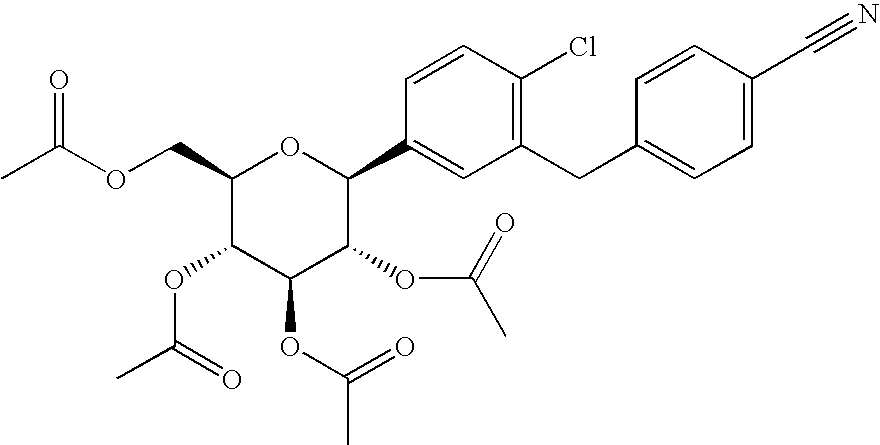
C1(COC(C)=O)C(OC(C)=O)C(OC(C)=O)C(OC(C)=O)C(C2=CC(CC3=CC=C(C#N)C=C3)=C(Cl)C=C2)O1
